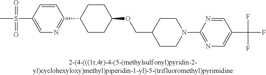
S(C1=CN=C(C2CCC(OCC3CCN(C4=NC=C(C(F)(F)F)C=N4)CC3)CC2)C=C1)(=O)(=O)C
